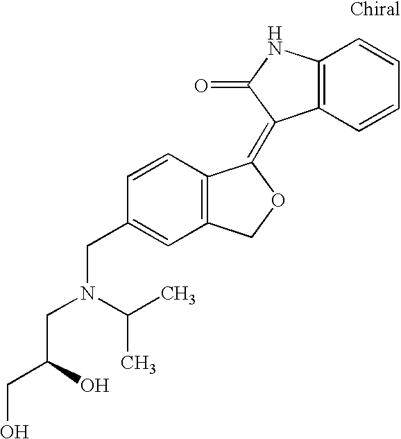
C(C1=CC2=C(C=C1)C(=C1C3=C(NC1=O)C=CC=C3)OC2)N(CC(CO)O)C(C)C
